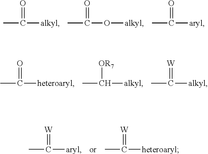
CC(=O)[alkyl].CC(=O)O[alkyl].CC(=O)[aryl].CC(=O)[heteroaryl].CC([OR7])[alkyl].CC(=[W])[alkyl].CC(=[W])[aryl].CC(=[W])[heteroaryl]
